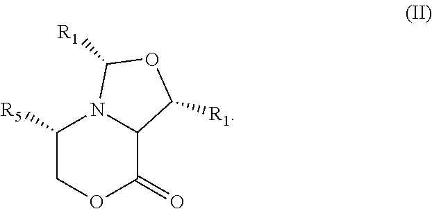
C1([R5])COC(=O)C2N1C([R1])OC2[R1]
